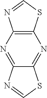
C12=C(SC=N1)N=C1C(=N2)N=CS1
